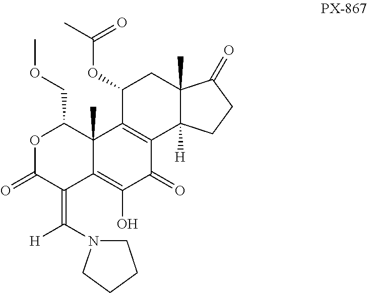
O1C(=O)C(=C(N2CCCC2)[H])C2=C(O)C(=O)C3=C(C2(C)C1COC)C(OC(C)=O)CC1(C)C3([H])CCC1=O
